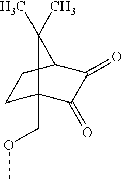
C1C2(COC)C(=O)C(=O)C(C1)C2(C)C
